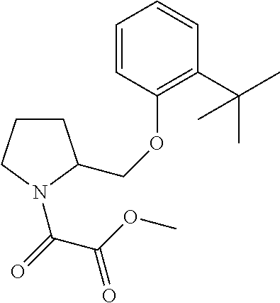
C1CCN(C(C(OC)=O)=O)C1COC1=C(C(C)(C)C)C=CC=C1
